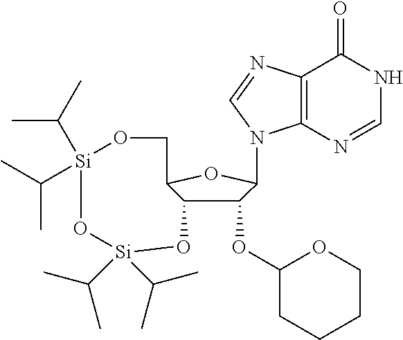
C1(OC2CCCCO2)C2C(OC1N1C3=C(C(=O)NC=N3)N=C1)CO[Si](C(C)C)(C(C)C)O[Si](C(C)C)(C(C)C)O2
